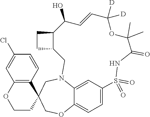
C12=CC=C3C(=C1)N(CC1(CO3)C3=C(OCC1)C=C(Cl)C=C3)CC1C(CC1)C(O)C=CC([D])([D])OC(C)(C)C(=O)NS2(=O)=O
